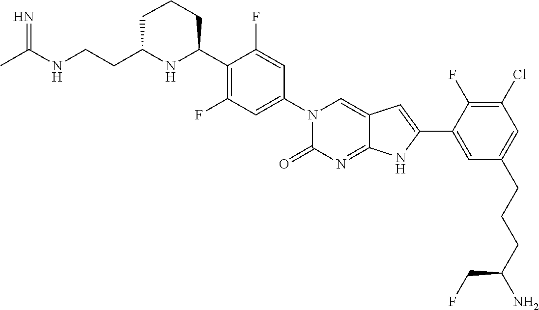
CC(NCCC1NC(C2=C(F)C=C(N3C(=O)N=C4C(=C3)C=C(C3=CC(CCCC(N)CF)=CC(Cl)=C3F)N4)C=C2F)CCC1)=N
